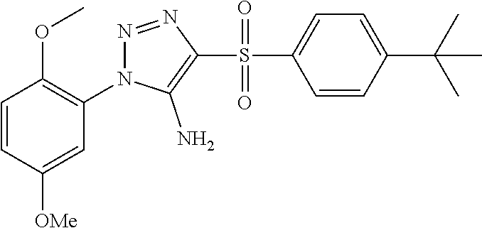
C1=CC([OMe])=CC(N2N=NC(S(C3=CC=C(C(C)(C)C)C=C3)(=O)=O)=C2N)=C1OC
